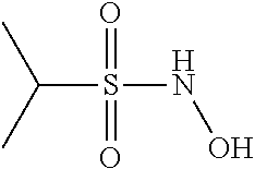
C(S(NO)(=O)=O)(C)C
